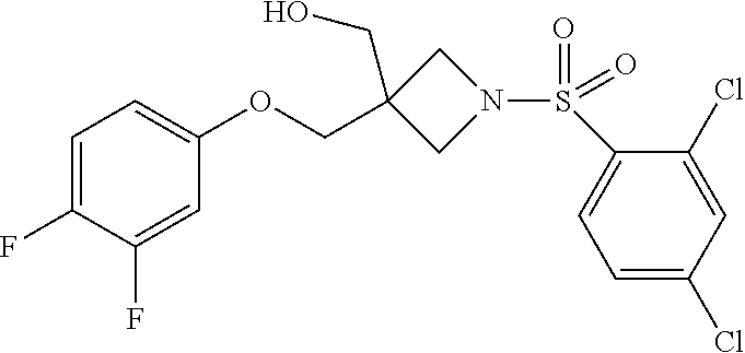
C1=C(F)C(F)=CC(OCC2(CO)CN(S(=O)(C3=CC=C(Cl)C=C3Cl)=O)C2)=C1
